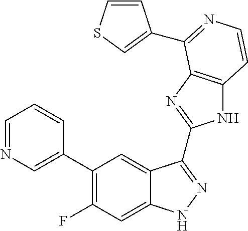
C1=C(C2=C(F)C=C3C(=C2)C(C2=NC4=C(N2)C=CN=C4C2=CSC=C2)=NN3)C=CC=N1
